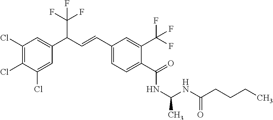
C1(Cl)=C(Cl)C(Cl)=CC(C(C=CC2=CC=C(C(NC(C)NC(CCCC)=O)=O)C(C(F)(F)F)=C2)C(F)(F)F)=C1
